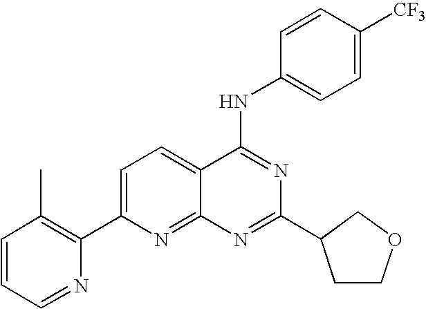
C1=CC=NC(C2=CC=C3C(=N2)N=C(C2CCOC2)N=C3NC2=CC=C([CF3])C=C2)=C1C
